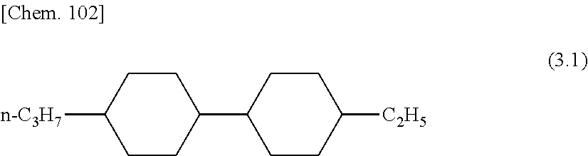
C1(C2CCC([C2H5])CC2)CCC([n-C3H7])CC1
